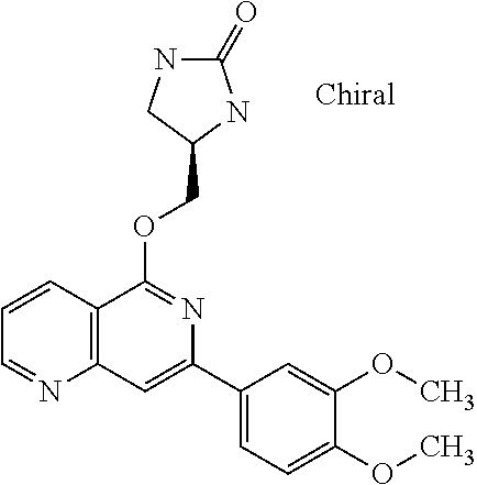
O(C1=NC(C2=CC=C(OC)C(OC)=C2)=CC2=C1C=CC=N2)CC1NC(=O)NC1
